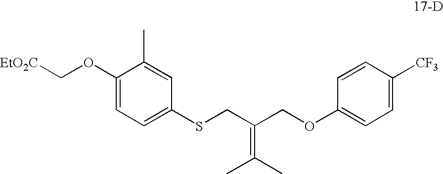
C1(OC[EtO2C])=CC=C(SCC(COC2=CC=C([CF3])C=C2)=C(C)C)C=C1C
